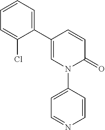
C1(C2=CC=CC=C2Cl)=CN(C2=CC=NC=C2)C(=O)C=C1
